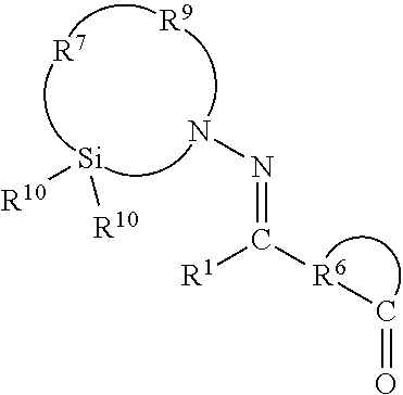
NN=C([R6]C=O)[R1].[R7].[Si]([R10])[R10].[R9]
